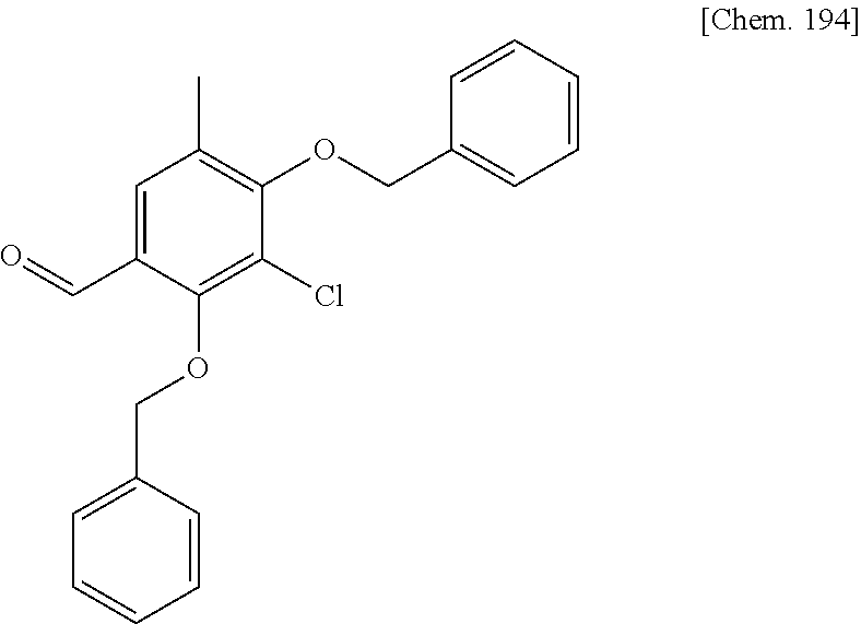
C1=C(C=O)C(OCC2=CC=CC=C2)=C(Cl)C(OCC2=CC=CC=C2)=C1C
